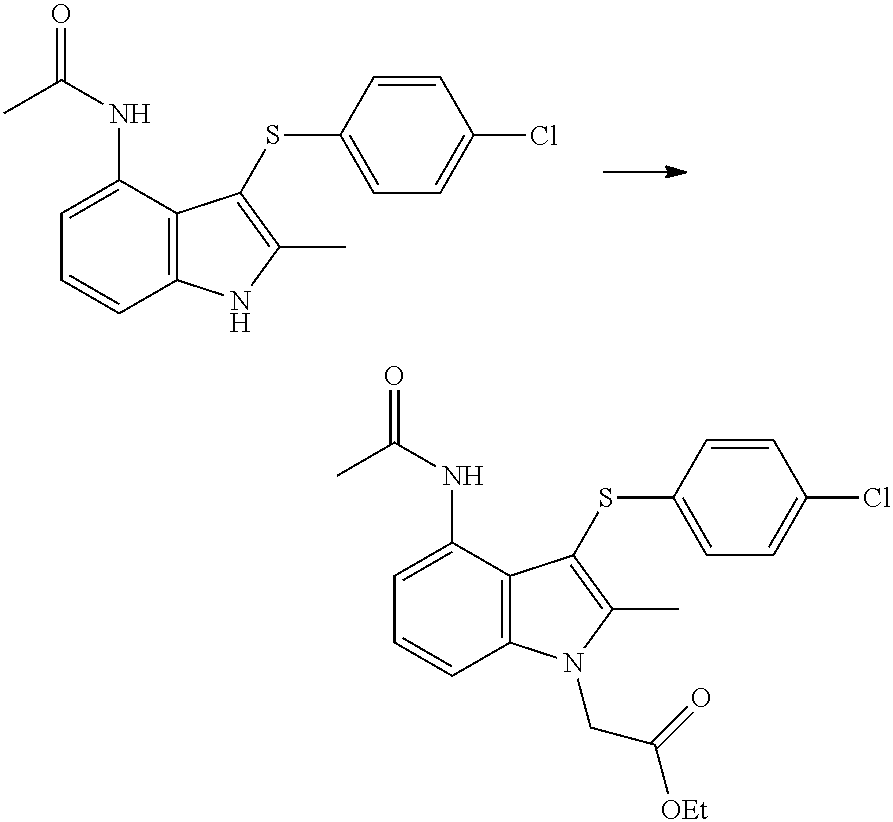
C1=C(NC(=O)C)C2=C(C=C1)NC(C)=C2SC1=CC=C(Cl)C=C1.C1=C(NC(=O)C)C2=C(C=C1)N(CC(=O)[OEt])C(C)=C2SC1=CC=C(Cl)C=C1
